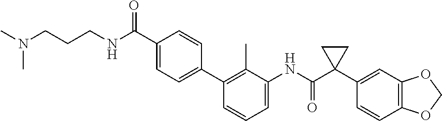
C1=C(NC(C2(C3=CC4=C(C=C3)OCO4)CC2)=O)C(C)=C(C2=CC=C(C(=O)NCCCN(C)C)C=C2)C=C1
